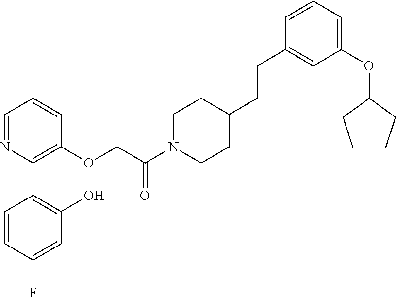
C1=NC(C2=C(O)C=C(F)C=C2)=C(OCC(N2CCC(CCC3=CC(OC4CCCC4)=CC=C3)CC2)=O)C=C1
